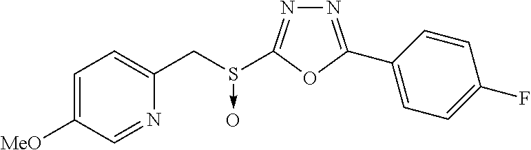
N1=C(C2=CC=C(F)C=C2)OC(S(CC2=CC=C([MeO])C=N2)->O)=N1
